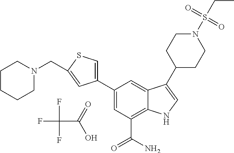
FC(F)(F)C(=O)O.C1=C(C2=CSC(CN3CCCCC3)=C2)C=C2C(=C1C(N)=O)NC=C2C1CCN(S(CC)(=O)=O)CC1
